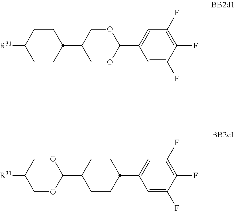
C1CC(C2COC(C3=CC(F)=C(F)C(F)=C3)OC2)CCC1[R31].C1OC(C2CCC(C3=CC(F)=C(F)C(F)=C3)CC2)OCC1[R31]
